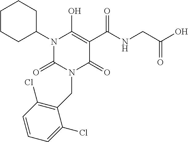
C1CCC(N2C(=O)N(CC3=C(Cl)C=CC=C3Cl)C(=O)C(C(NCC(O)=O)=O)=C2O)CC1
